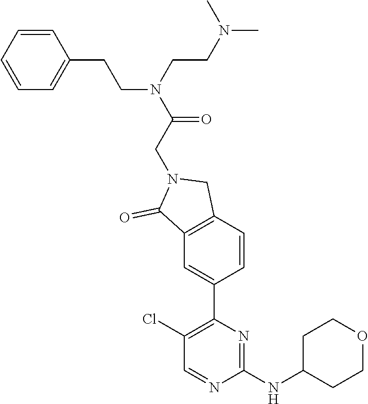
C1(Cl)=C(C2=CC3=C(C=C2)CN(CC(N(CCN(C)C)CCC2=CC=CC=C2)=O)C3=O)N=C(NC2CCOCC2)N=C1
